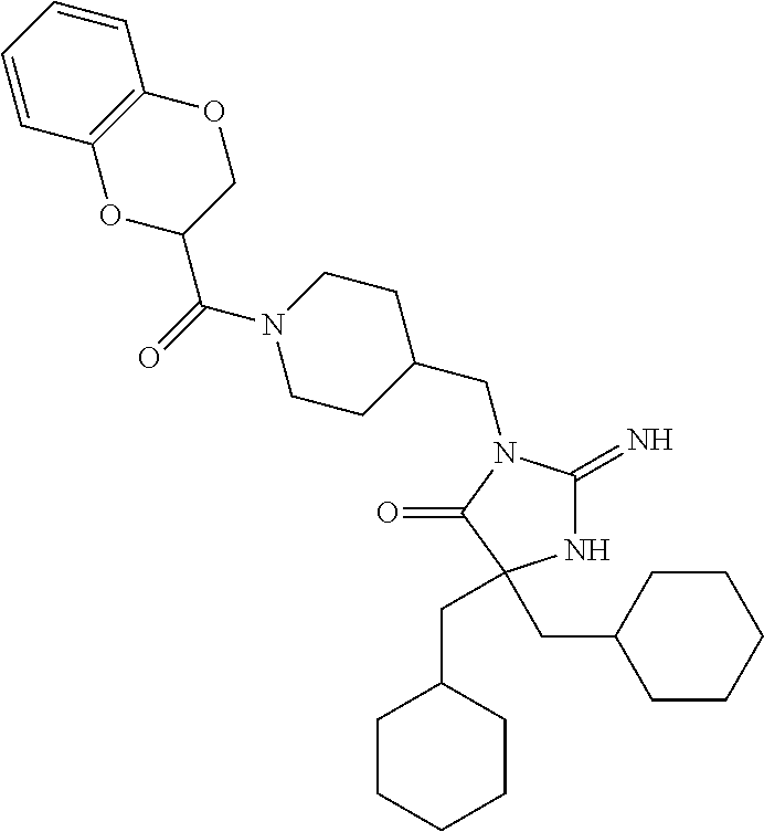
N1C(=N)N(CC2CCN(C(C3COC4=C(O3)C=CC=C4)=O)CC2)C(=O)C1(CC1CCCCC1)CC1CCCCC1
